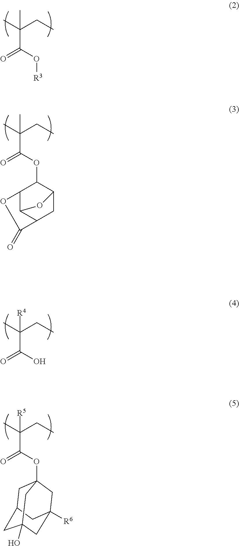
CC(CC)(C)C(O[R3])=O.CC(CC)(C)C(OC1C2C3C(CC1O3)C(=O)O2)=O.CC(CC)([R4])C(O)=O.CC(CC)([R5])C(OC12CC3CC(O)(CC([R6])(C1)C3)C2)=O
